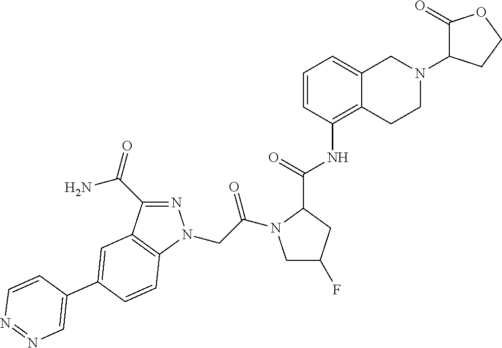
N1=C(C(N)=O)C2=C(N1CC(=O)N1CC(F)CC1C(NC1=C3C(=CC=C1)CN(C1C(=O)OCC1)CC3)=O)C=CC(C1=CN=NC=C1)=C2
